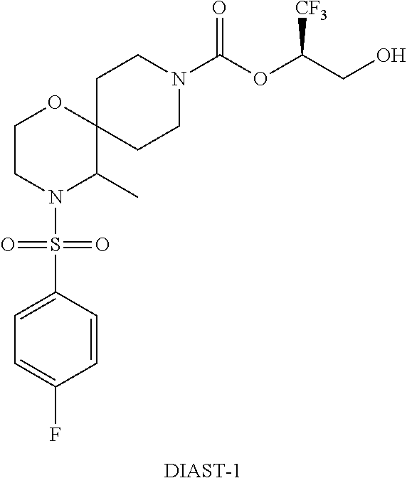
C1CN(C(OC(CO)[CF3])=O)CCC12OCCN(S(C1=CC=C(F)C=C1)(=O)=O)C2C
